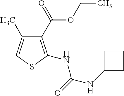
C1(C(=O)OCC)=C(NC(NC2CCC2)=O)SC=C1C
